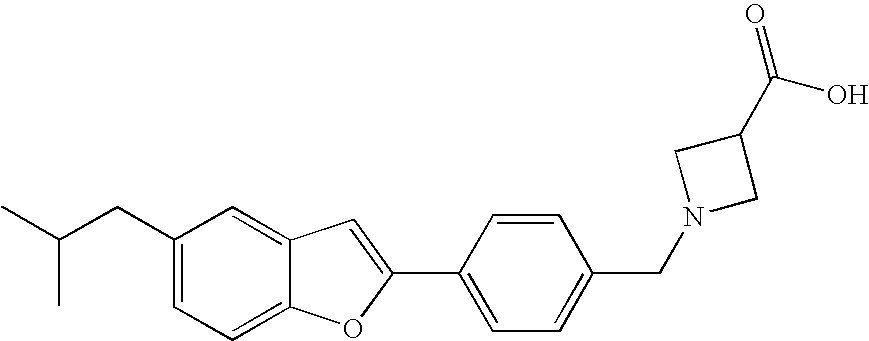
C1(CC(C)C)=CC=C2C(=C1)C=C(C1=CC=C(CN3CC(C(=O)O)C3)C=C1)O2
